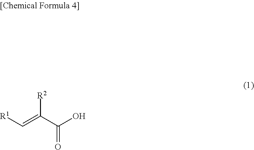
[R1]C=C(C(O)=O)[R2]
